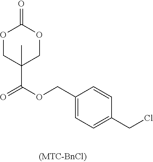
O1CC(C(=O)OCC2=CC=C(CCl)C=C2)(C)COC1=O
